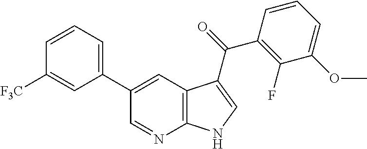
C12=C(C=C(C3=CC=CC([F3C])=C3)C=N1)C(C(C1=C(F)C(OC)=CC=C1)=O)=CN2
